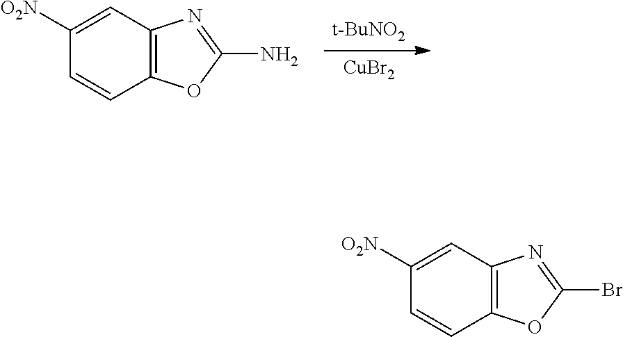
[t-BuNO2].[CuBr2].C1=CC2=C(C=C1[O2N])N=C(N)O2.C1=CC2=C(C=C1[O2N])N=C(Br)O2
